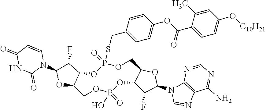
O1C2C(C(F)C1N1C=CC(=O)NC1=O)OP(=O)(SCC1=CC=C(OC(C3=CC=C(O[C10H21])C=C3C)=O)C=C1)OCC1C(OP(O)(=O)OC2)C(F)C(N2C=NC3=C2N=CN=C3N)O1
